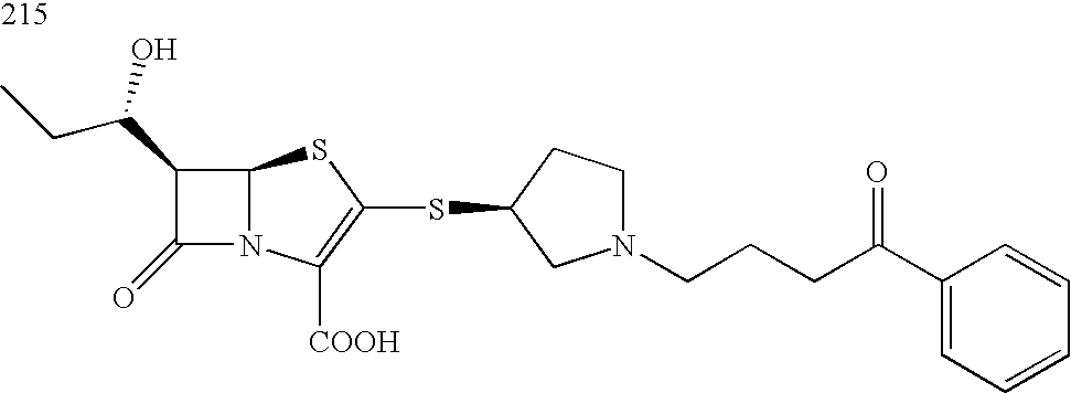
C12N(C([COOH])=C(SC3CN(CCCC(C4=CC=CC=C4)=O)CC3)S1)C(=O)C2C(CC)O
